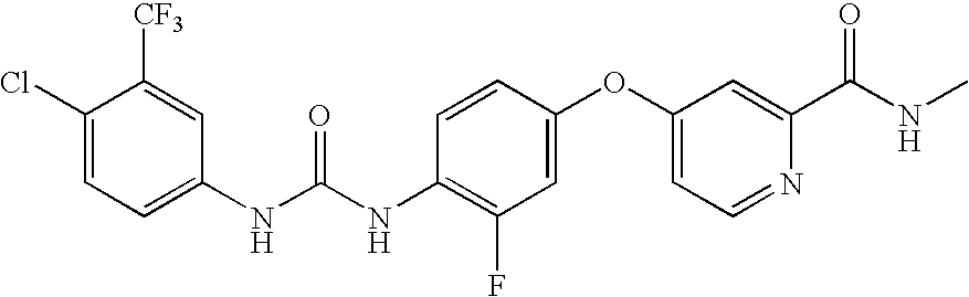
C1(Cl)=CC=C(NC(=O)NC2=C(F)C=C(OC3=CC=NC(C(NC)=O)=C3)C=C2)C=C1[CF3]
